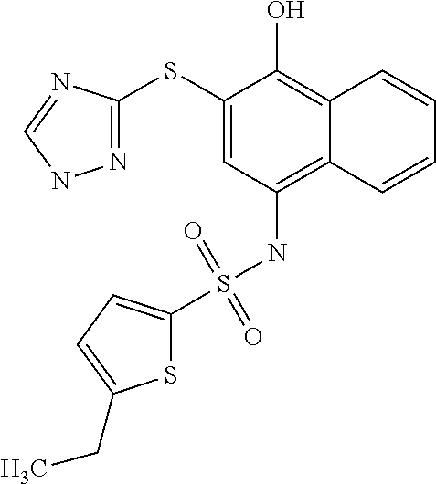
N1=C(SC2=CC(NS(C3=CC=C(CC)S3)(=O)=O)=C3C(=C2O)C=CC=C3)N=CN1
